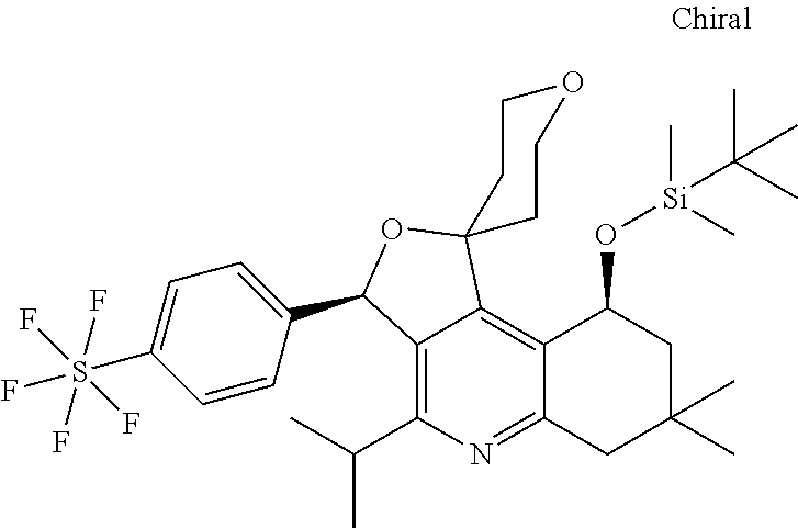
C12=C(C(C)C)N=C3C(=C1C1(OC2C2=CC=C(S(F)(F)(F)(F)F)C=C2)CCOCC1)C(O[Si](C(C)(C)C)(C)C)CC(C)(C)C3
